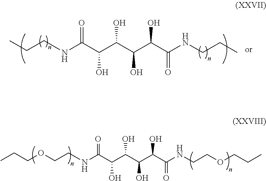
N(CCOCCC)C(C(C(C(C(C(NCCOCCC)=O)O)O)O)O)=O.N(CCC)C(C(C(C(C(C(NCCC)=O)O)O)O)O)=O
